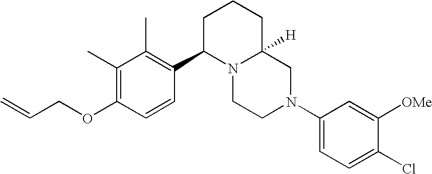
C1(C)=C(OCC=C)C=CC(C2N3C([H])(CCC2)CN(C2=CC=C(Cl)C([OMe])=C2)CC3)=C1C
